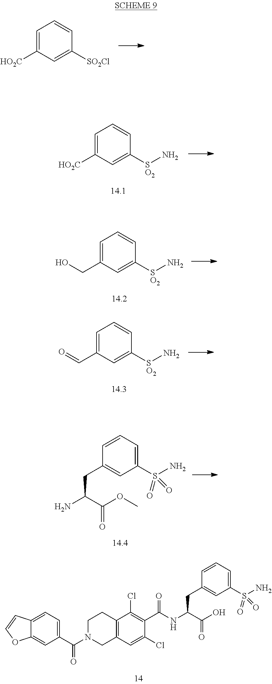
C1(S(N)(=O)=O)=CC=CC(CC(C(=O)O)NC(=O)C2=C(Cl)C3=C(C=C2Cl)CN(C(C2=CC=C4C(=C2)OC=C4)=O)CC3)=C1.C1=C([HO2C])C=C([SO2Cl])C=C1.C1=C([HO2C])C=C([SO2]N)C=C1.C1=C(CO)C=C([SO2]N)C=C1.C1=C(C=O)C=C([SO2]N)C=C1.C1(S(N)(=O)=O)=CC=CC(CC(C(=O)OC)N)=C1
